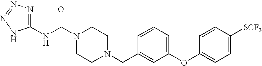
N(C(N1CCN(CC2=CC(OC3=CC=C([SCF3])C=C3)=CC=C2)CC1)=O)C1=NN=NN1
